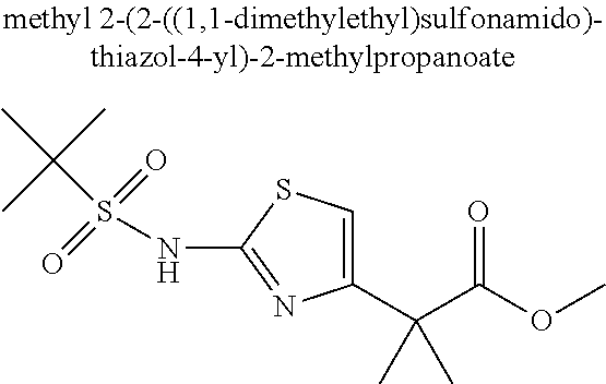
C1(C(C(OC)=O)(C)C)=CSC(NS(=O)(=O)C(C)(C)C)=N1
